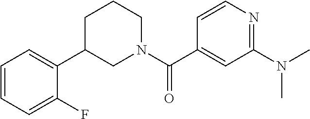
C1=CN=C(N(C)C)C=C1C(N1CCCC(C2=CC=CC=C2F)C1)=O
